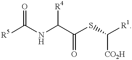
[R5]C(NC(C(SC([R1])[CO2H])=O)[R4])=O
